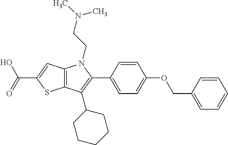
C12=C(C=C(C(=O)O)S1)N(CCN(C)C)C(C1=CC=C(OCC3=CC=CC=C3)C=C1)=C2C1CCCCC1
